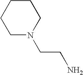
C1CCN(CCN)CC1
